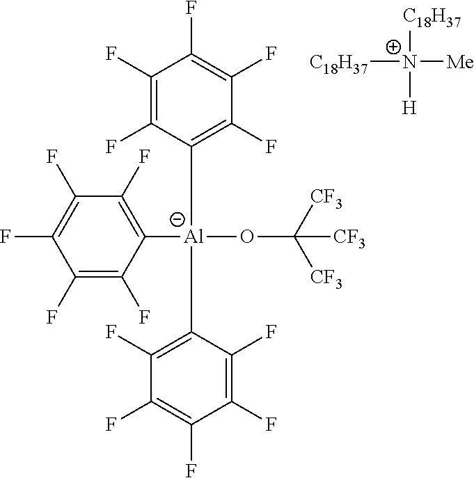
C1(F)=C(F)C([Al](C2=C(F)C(F)=C(F)C(F)=C2F)(C2=C(F)C(F)=C(F)C(F)=C2F)OC([CF3])([CF3])[CF3])=C(F)C(F)=C1F.[C18H37][N+]([Me])([C18H37])[H]
